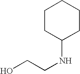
OCCNC1CCCCC1
